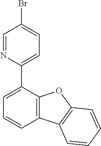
C12=C(C(C3=CC=C(Br)C=N3)=CC=C1)OC1=C2C=CC=C1
